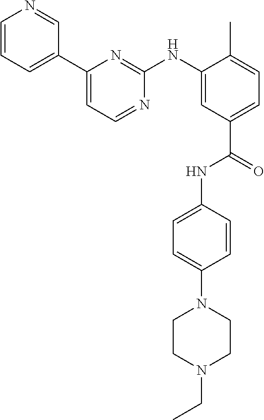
C1=CC=C(C2=CC=NC(NC3=CC(C(=O)NC4=CC=C(N5CCN(CC)CC5)C=C4)=CC=C3C)=N2)C=N1
